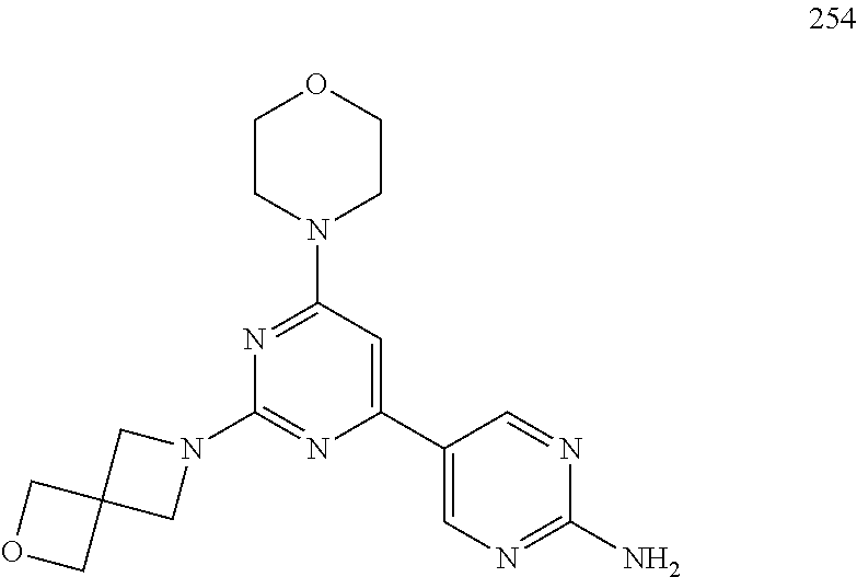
N1=C(N2CCOCC2)C=C(C2=CN=C(N)N=C2)N=C1N1CC2(C1)COC2
